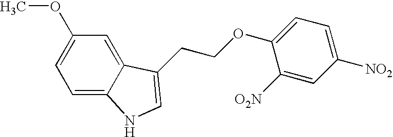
C1=C2C(=CC(OC)=C1)C(CCOC1=CC=C([NO2])C=C1[O2N])=CN2
